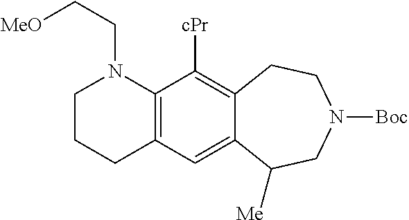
C12=C(C([cPr])=C3C(=C1)C([Me])CN([Boc])CC3)N(CC[MeO])CCC2
